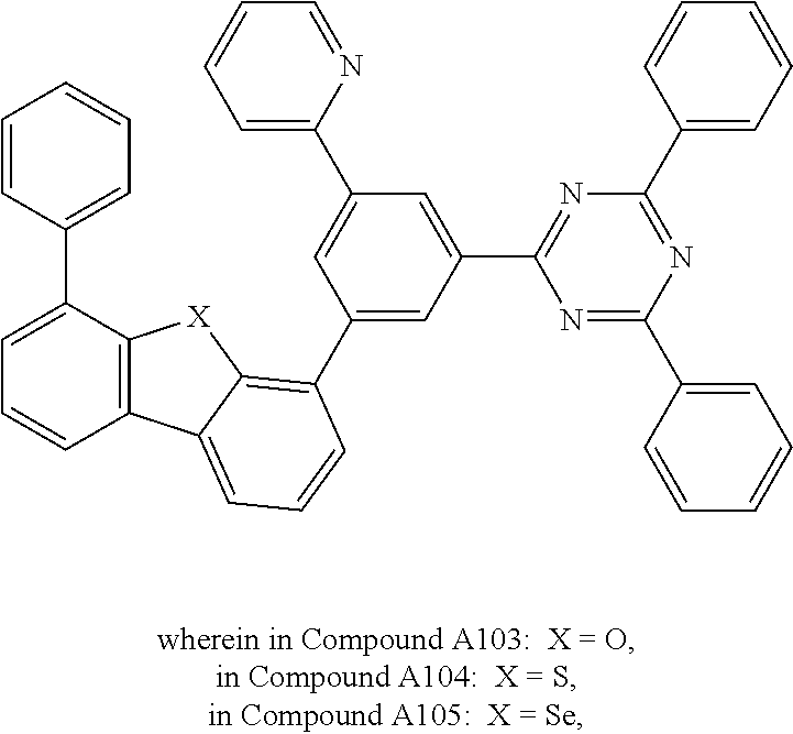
C1=CC2=C(C(C3=CC=CC=C3)=C1)[X]C1=C(C3=CC(C4=NC(C5=CC=CC=C5)=NC(C5=CC=CC=C5)=N4)=CC(C4=CC=CC=N4)=C3)C=CC=C21
